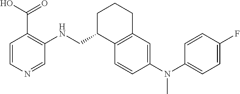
C1=CN=CC(NCC2C3=C(CCC2)C=C(N(C2=CC=C(F)C=C2)C)C=C3)=C1C(O)=O
